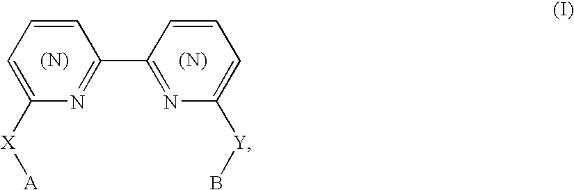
C1=CC=C([X][A])N=C1C1=NC([Y]B)=CC=C1.[(N)].[(N)]
